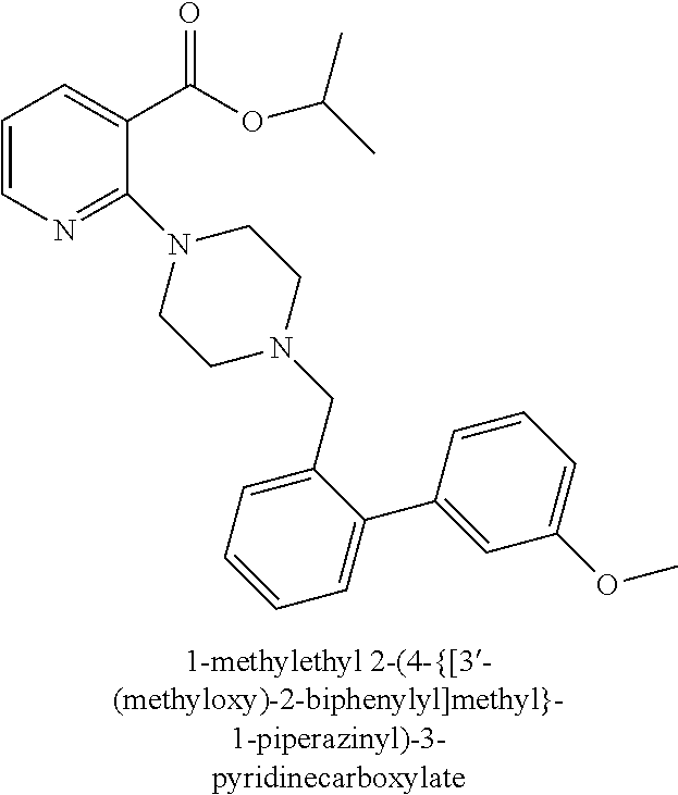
C1=CN=C(N2CCN(CC3=CC=CC=C3C3=CC(OC)=CC=C3)CC2)C(C(OC(C)C)=O)=C1
